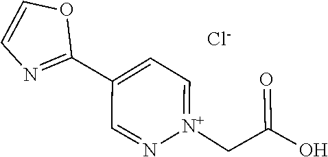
C(C[N+]1=CC=C(C2=NC=CO2)C=N1)(=O)O.[Cl-]
